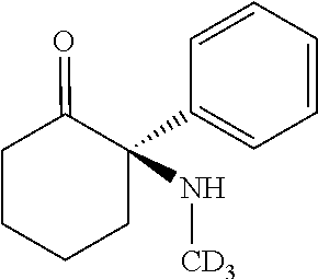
C1(C2(N[CD3])CCCCC2=O)=CC=CC=C1
